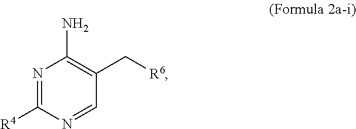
N1=C([R4])N=CC(C[R6])=C1N
